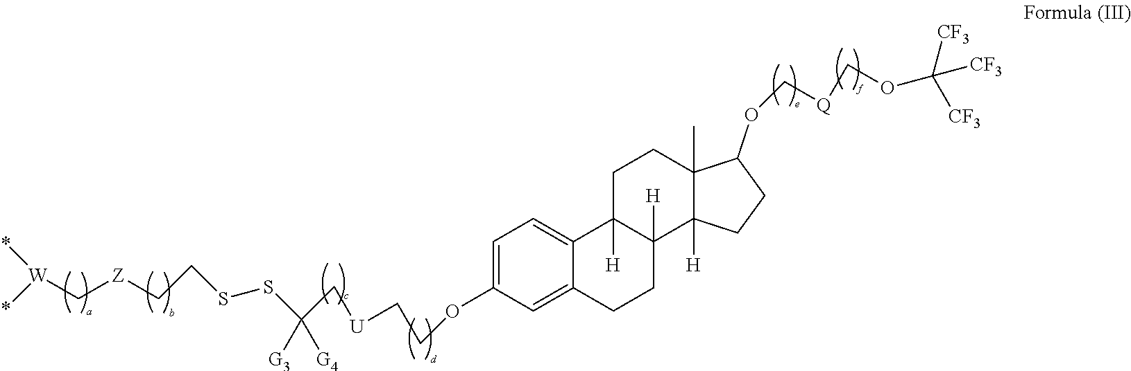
C1=C(OCC[U]CC([G3])([G4])SSCC[Z]C[W](*)*)C=C2C(=C1)C1([H])C([H])(CC2)C2([H])C(C)(CC1)C(OC[Q]COC([CF3])([CF3])[CF3])CC2
